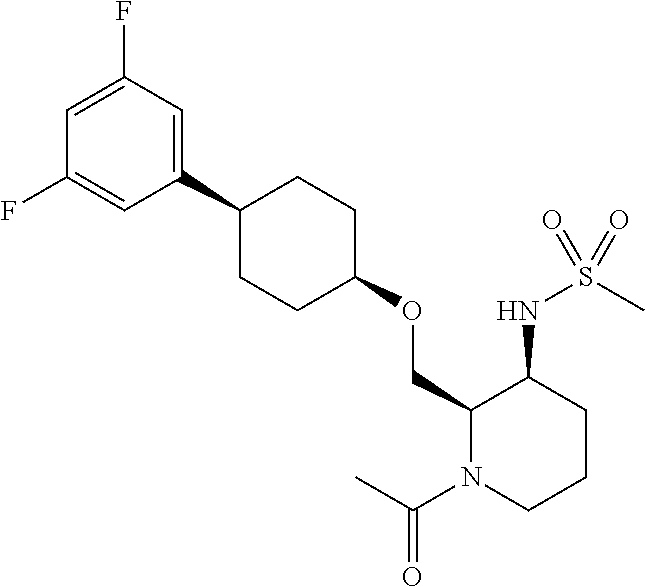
C1(C2=CC(F)=CC(F)=C2)CCC(OCC2N(C(C)=O)CCCC2NS(C)(=O)=O)CC1
